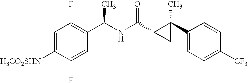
C1=C([H3CO2SHN])C(F)=CC(C(C)NC(=O)C2CC2(C)C2=CC=C([CF3])C=C2)=C1F
